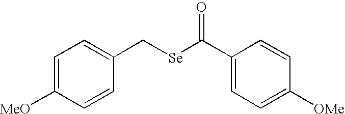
C1=C([MeO])C=CC(C[Se]C(C2=CC=C([OMe])C=C2)=O)=C1
